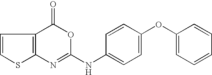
C12=C(N=C(NC3=CC=C(OC4=CC=CC=C4)C=C3)OC1=O)SC=C2
